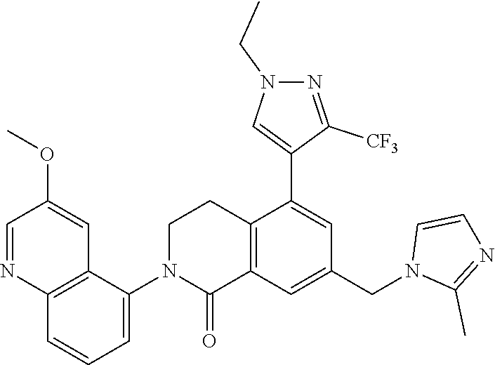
C12=C(C(N3C(=O)C4=C(CC3)C(C3=CN(CC)N=C3[CF3])=CC(CN3C(C)=NC=C3)=C4)=CC=C1)C=C(OC)C=N2
